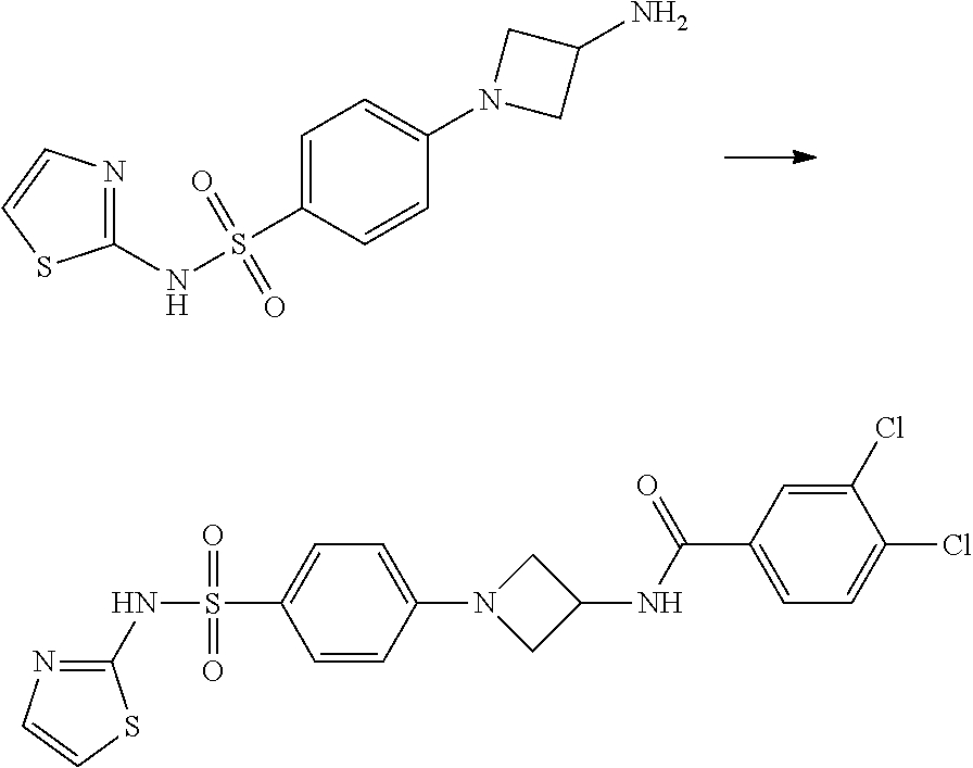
C1(NS(=O)(=O)C2=CC=C(N3CC(N)C3)C=C2)=NC=CS1.C1(NS(C2=CC=C(N3CC(NC(=O)C4=CC=C(Cl)C(Cl)=C4)C3)C=C2)(=O)=O)=NC=CS1
